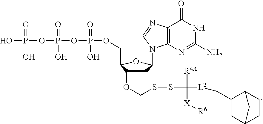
OP(=O)(O)OP(=O)(O)OP(=O)(O)OCC1C(OCSSC([R4A])([L2]CC2CC3C=CC2C3)[X][R6])CC(N2C3=C(C(=O)NC(N)=N3)N=C2)O1
